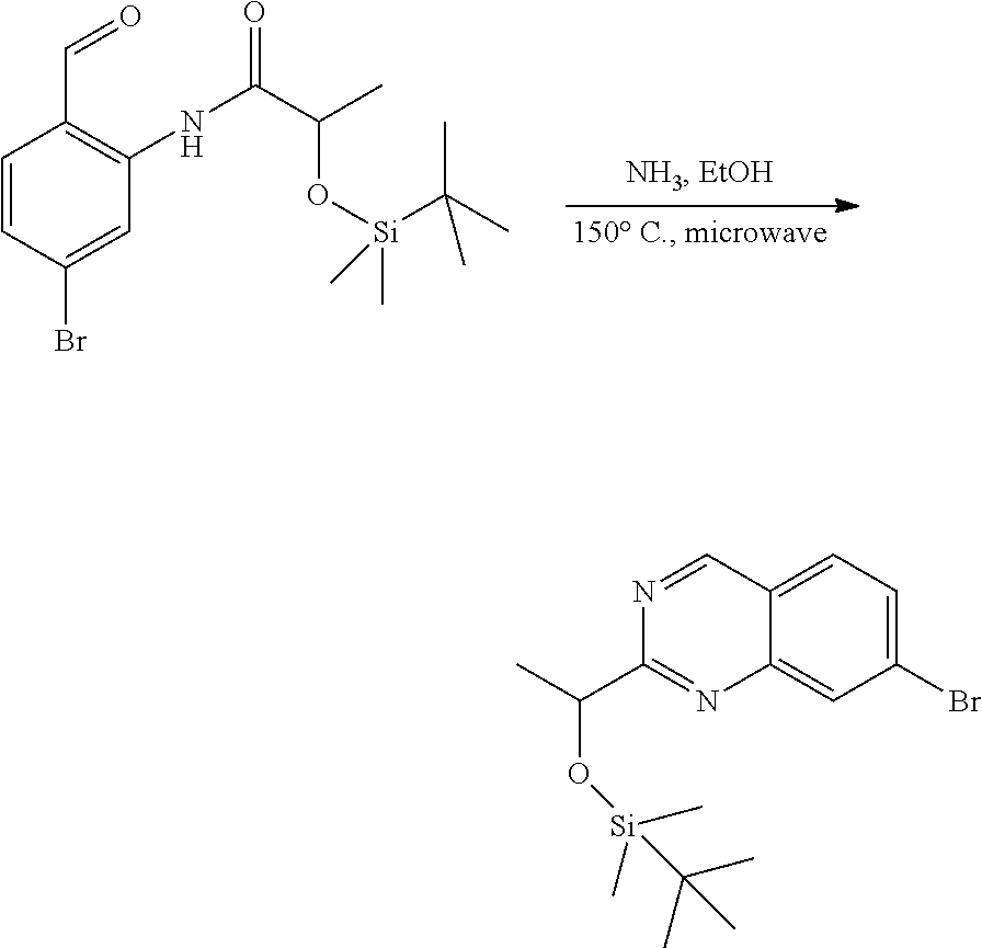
C1=CC(Br)=CC(NC(C(C)O[Si](C(C)(C)C)(C)C)=O)=C1C=O.N1=CC2=CC=C(Br)C=C2N=C1C(C)O[Si](C)(C)C(C)(C)C
